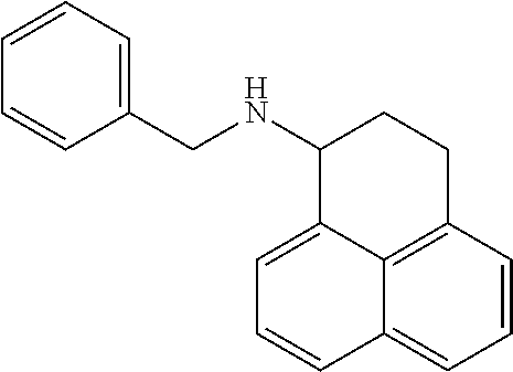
C1=CC(CNC2C3=CC=CC4=CC=CC(=C34)CC2)=CC=C1
